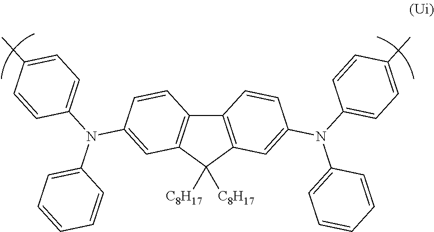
C12=C(C([C8H17])([C8H17])C3=C1C=CC(N(C1=CC=C(C)C=C1)C1=CC=CC=C1)=C3)C=C(N(C1=CC=C(C)C=C1)C1=CC=CC=C1)C=C2
